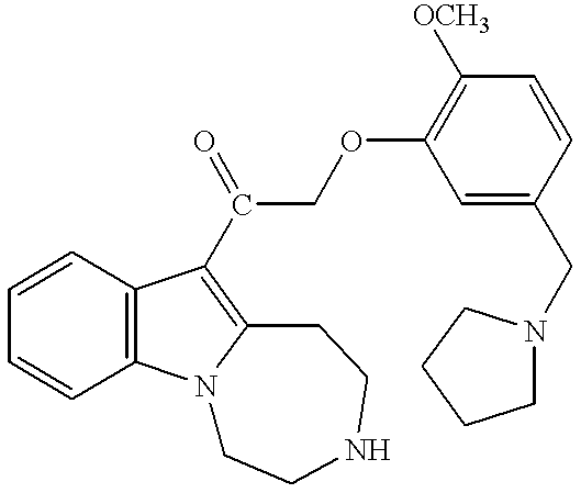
C1=CC2=C(C=C1)N1C(=C2C(=O)COC2=C([OCH3])C=CC(CN3CCCC3)=C2)CCNCC1
